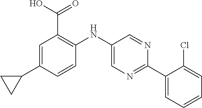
C1=C(C2CC2)C=CC(NC2=CN=C(C3=CC=CC=C3Cl)N=C2)=C1C(O)=O
